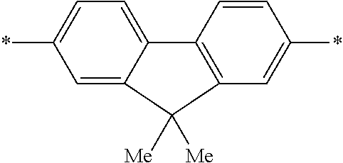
*C1=CC=C2C(=C1)C([Me])([Me])C1=C2C=CC(*)=C1
